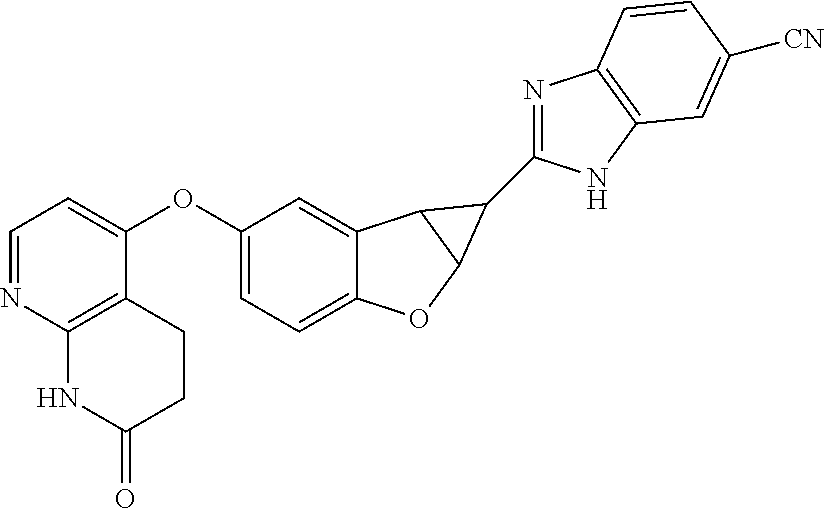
C12=CC=C(OC3=CC=NC4=C3CCC(=O)N4)C=C1C1C(O2)C1C1=NC2=C(N1)C=C([CN])C=C2
